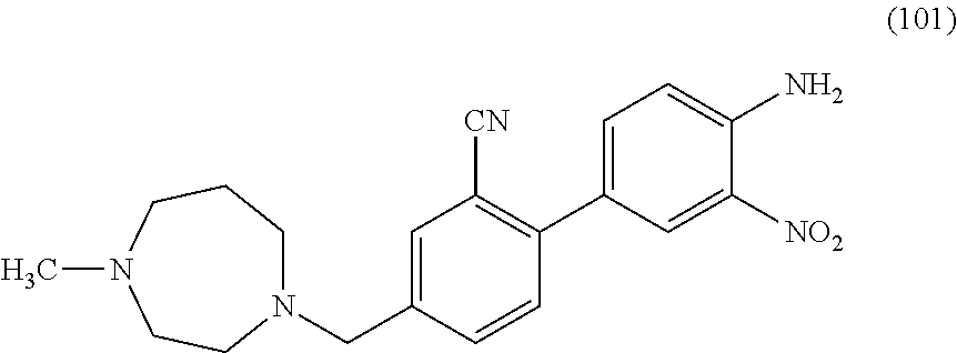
N1(CC2=CC([CN])=C(C3=CC=C(N)C([NO2])=C3)C=C2)CCCN(C)CC1
